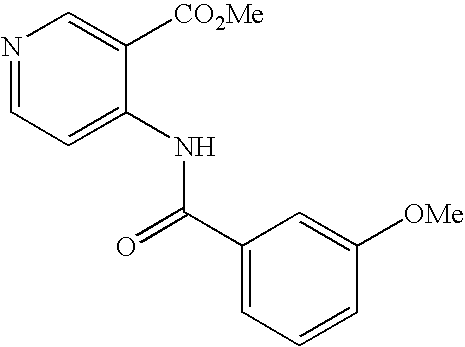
N1=CC=C(NC(=O)C2=CC=CC([OMe])=C2)C([CO2Me])=C1
